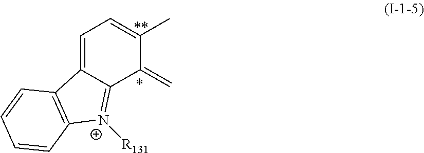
C1=C2C(=[N+]([R131])C3=C2C=CC=C3)C(=C)C(C)=C1
